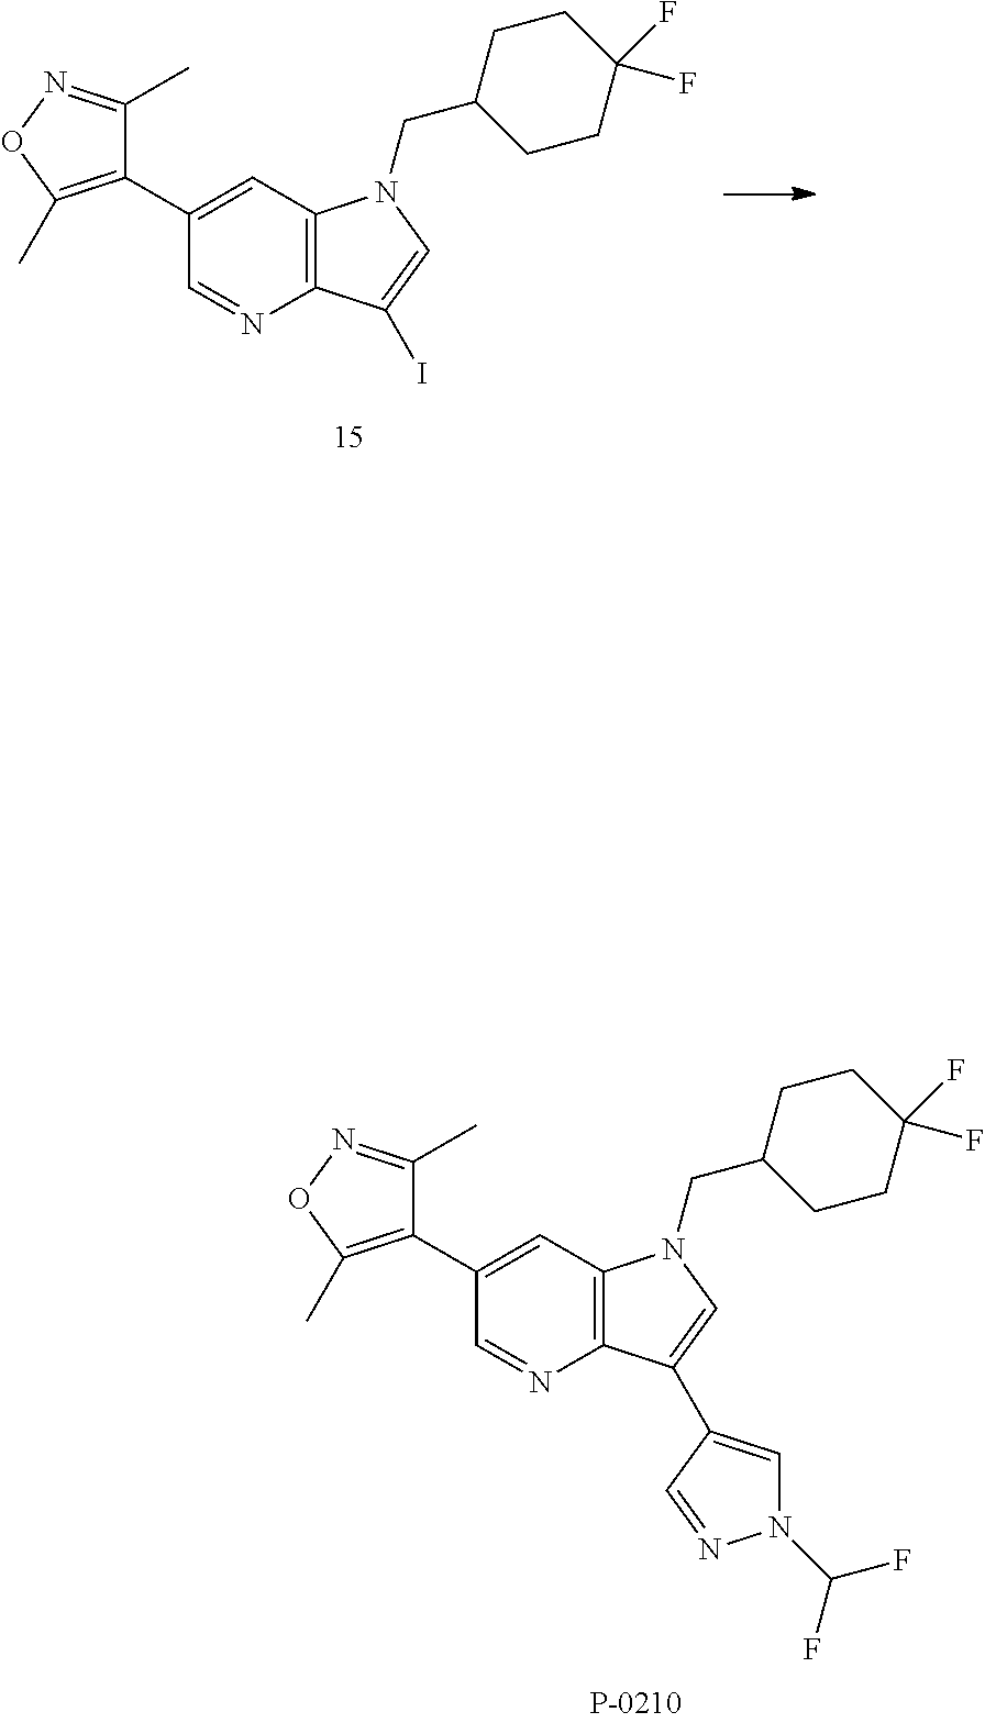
C1(C2=C(C)ON=C2C)=CC2=C(N=C1)C(I)=CN2CC1CCC(F)(F)CC1.C1(C2=C(C)ON=C2C)=CC2=C(N=C1)C(C1=CN(C(F)F)N=C1)=CN2CC1CCC(F)(F)CC1
